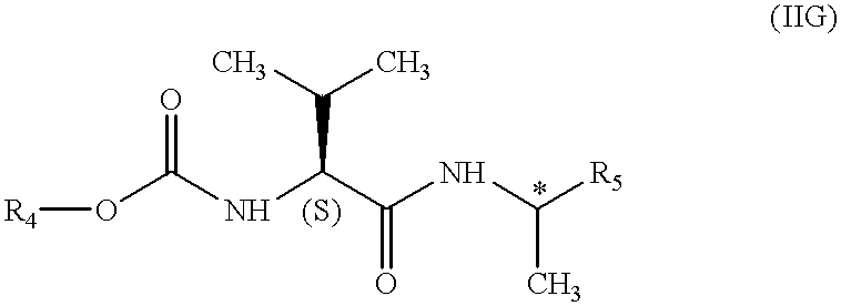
[R4]OC(NC(C(NC([R5])C)=O)C(C)C)=O
